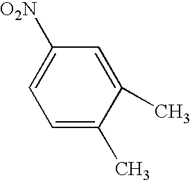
C1=C([O2N])C=C(C)C(C)=C1
